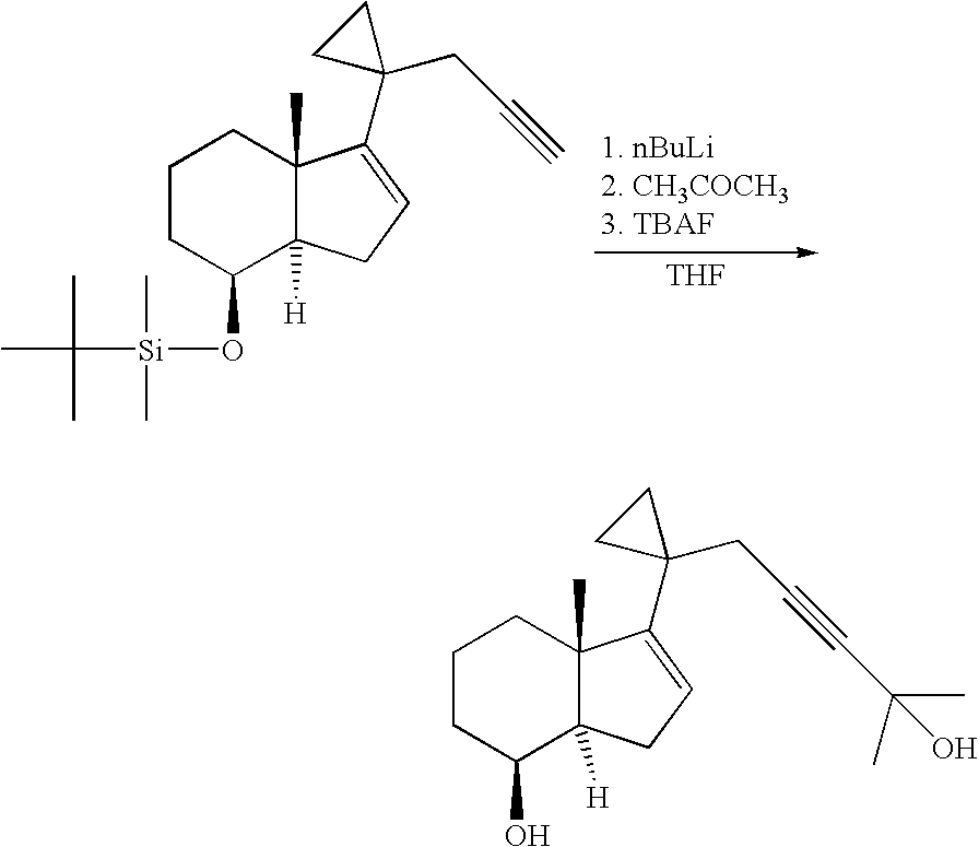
[THF].C1CC(O[Si](C)(C)C(C)(C)C)C2([H])C(C)(C1)C(C1(CC#C)CC1)=CC2.C1CC(O)C2([H])C(C)(C1)C(C1(CC#CC(C)(O)C)CC1)=CC2
